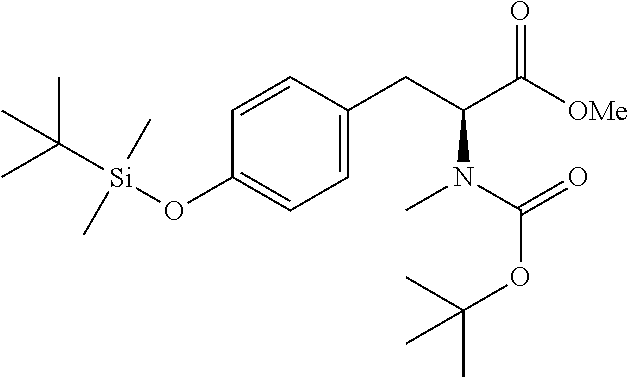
C1=CC(CC(C([OMe])=O)N(C(OC(C)(C)C)=O)C)=CC=C1O[Si](C(C)(C)C)(C)C
